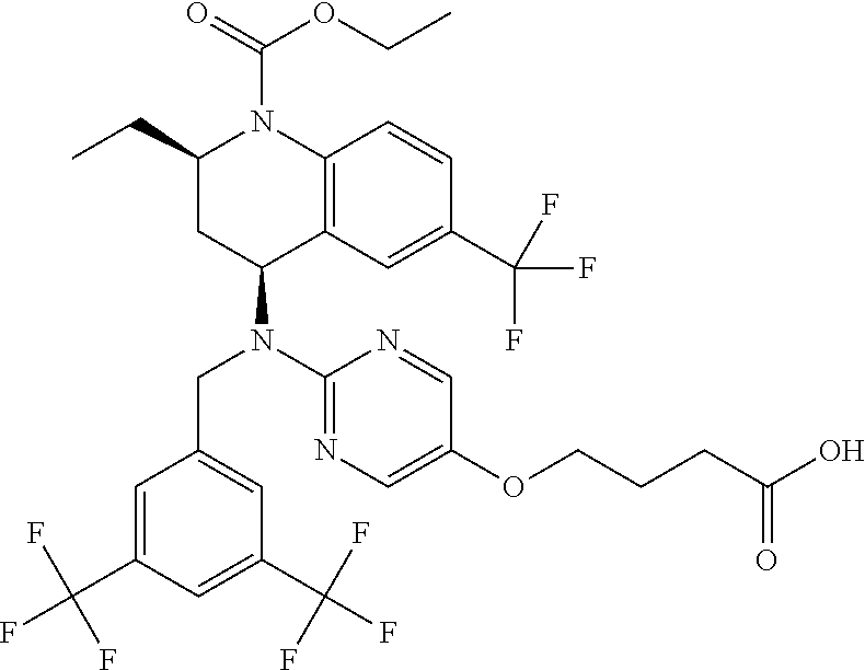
C1=C(C(F)(F)F)C=C(C(F)(F)F)C=C1CN(C1=NC=C(OCCCC(O)=O)C=N1)C1C2=C(N(C(OCC)=O)C(CC)C1)C=CC(C(F)(F)F)=C2
